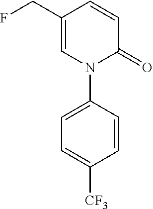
C1(CF)=CN(C2=CC=C([CF3])C=C2)C(=O)C=C1
